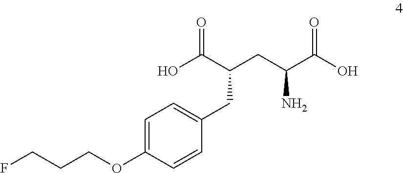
OC(C(CC(C(O)=O)N)CC1=CC=C(OCCCF)C=C1)=O
